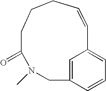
C1=C2C=CC=C1C=CCCCC(=O)N(C)C2
